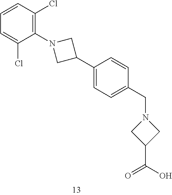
C1(C2CN(C3=C(Cl)C=CC=C3Cl)C2)=CC=C(CN2CC(C(O)=O)C2)C=C1
